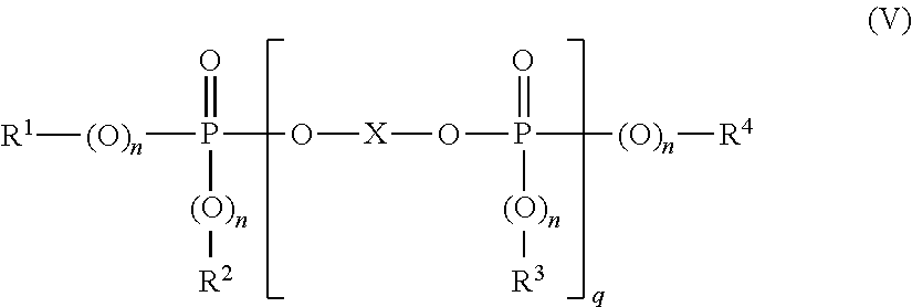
O([X]OP(=O)([(O)n][R4])[(O)n][R3])P(=O)([(O)n][R2])[(O)n][R1]
